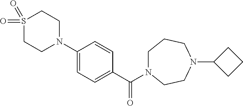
C1N(C(C2=CC=C(N3CCS(=O)(=O)CC3)C=C2)=O)CCN(C2CCC2)CC1
